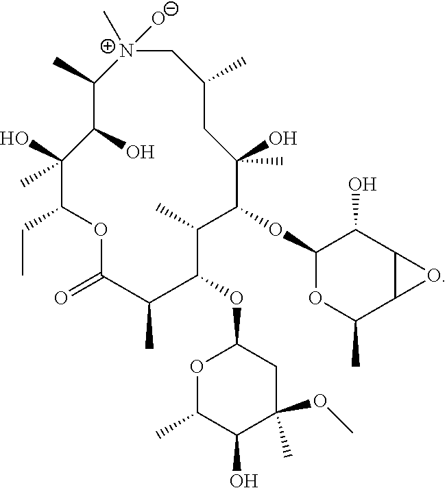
C1(OC2C(C)C(OC3OC(C)C(O)C(OC)(C)C3)C(C)C(=O)OC(CC)C(O)(C)C(O)C(C)[N+](C)([O-])CC(C)CC2(O)C)OC(C)C2C(C1O)O2
